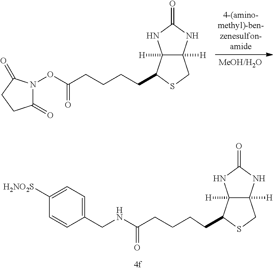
C1(=O)N(OC(CCCCC2C3([H])C([H])(CS2)NC(=O)N3)=O)C(=O)CC1.C(NC(CCCCC1C2([H])C([H])(CS1)NC(=O)N2)=O)C1=CC=C([H2NO2S])C=C1
